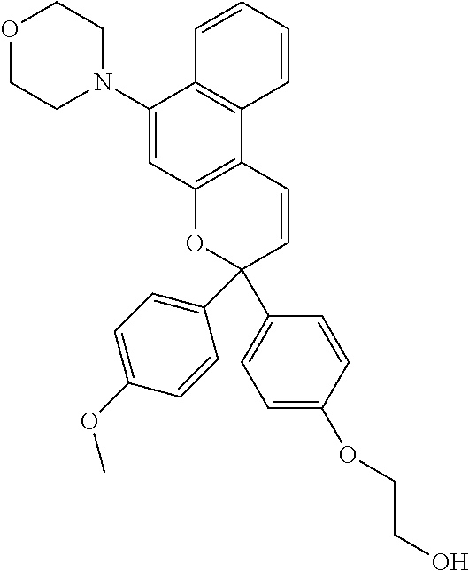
C1(N2CCOCC2)=CC2=C(C3=C1C=CC=C3)C=CC(C1=CC=C(OCCO)C=C1)(C1=CC=C(OC)C=C1)O2
